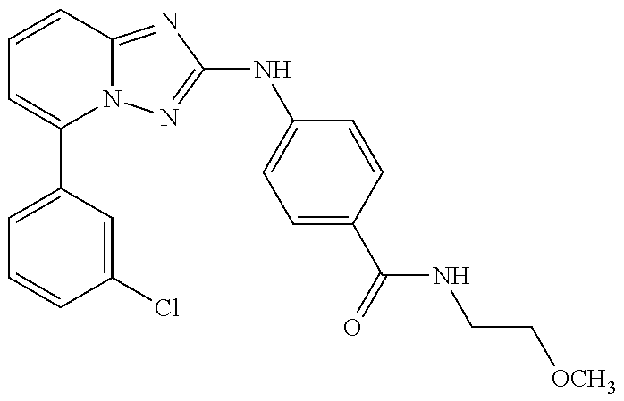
C1=C(C2=CC=CC3=NC(NC4=CC=C(C(=O)NCC[OCH3])C=C4)=NN23)C=C(Cl)C=C1
